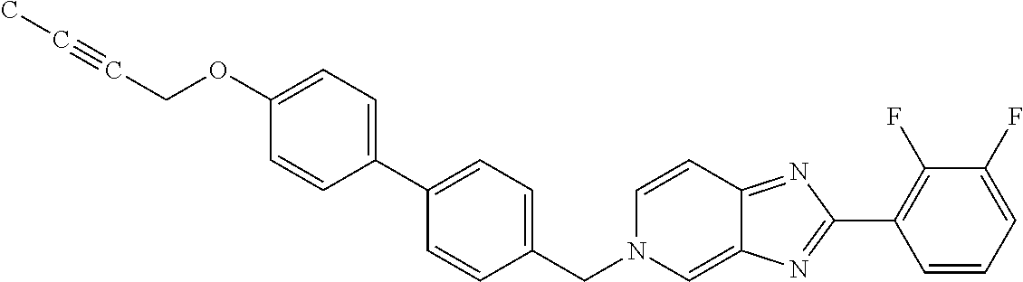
C1(OCC#CC)=CC=C(C2=CC=C(CN3C=C4C(=NC(C5=C(F)C(F)=CC=C5)=N4)C=C3)C=C2)C=C1
